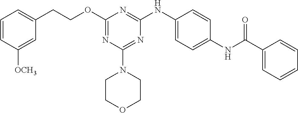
O(C1=NC(N2CCOCC2)=NC(NC2=CC=C(NC(C3=CC=CC=C3)=O)C=C2)=N1)CCC1=CC=CC([OCH3])=C1
